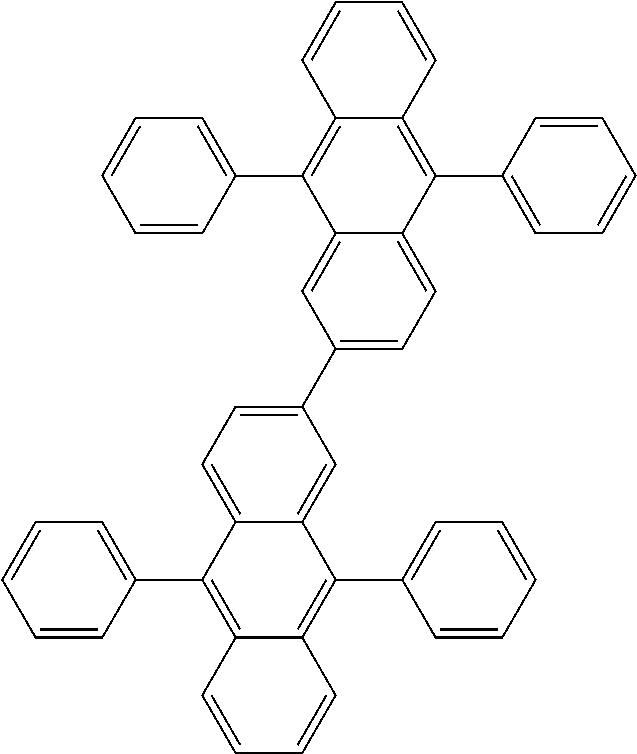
C1=CC(C2=C3C(=C(C4=CC=CC=C4)C4=CC(C5=CC=C6C(=C5)C(C5=CC=CC=C5)=C5C(=C6C6=CC=CC=C6)C=CC=C5)=CC=C24)C=CC=C3)=CC=C1
